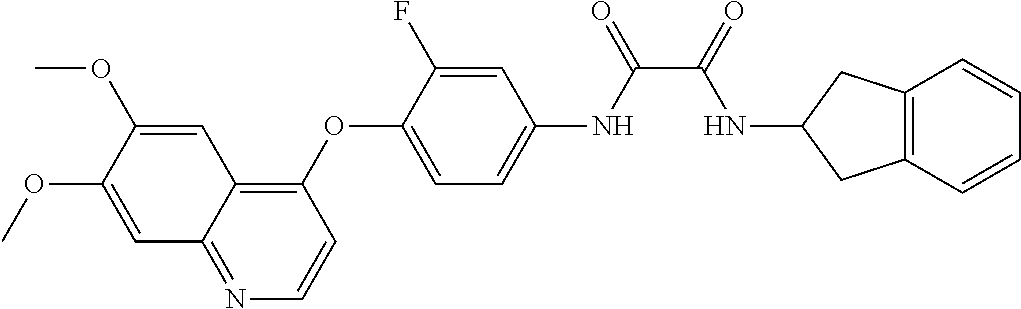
C1=C(OC)C(OC)=CC2=C(OC3=CC=C(NC(=O)C(=O)NC4CC5=C(C4)C=CC=C5)C=C3F)C=CN=C12
